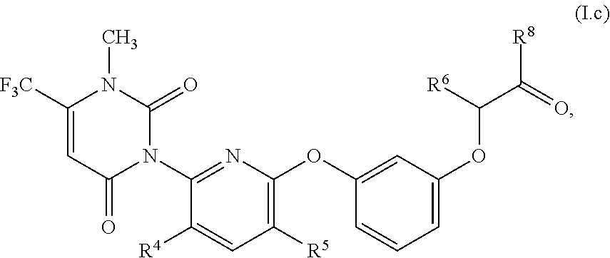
C1([R5])=C(OC2=CC(OC(C(=O)[R8])[R6])=CC=C2)N=C(N2C(=O)N(C)C([F3C])=CC2=O)C([R4])=C1
